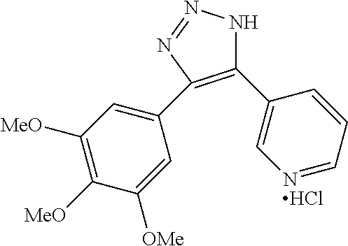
C1(C2=CN=CC=C2)=C(C2=CC([MeO])=C([MeO])C([OMe])=C2)N=NN1.Cl
